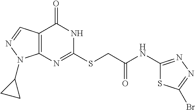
C12=C(N=C(SCC(NC3=NN=C(Br)S3)=O)NC1=O)N(C1CC1)N=C2
